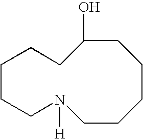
C1CCN([H])CCCCCC(O)CC1
